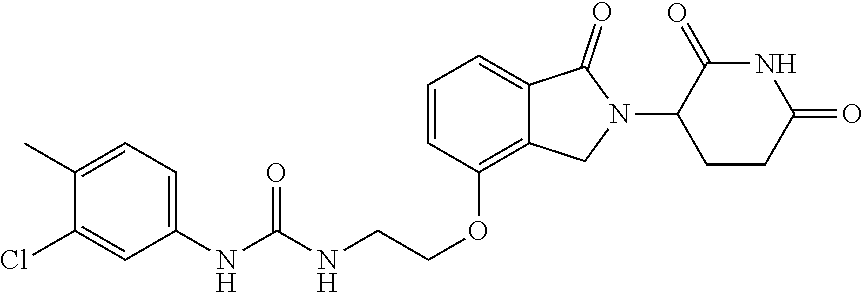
C(NCCOC1=C2C(=CC=C1)C(=O)N(C1CCC(=O)NC1=O)C2)(NC1=CC=C(C)C(Cl)=C1)=O
